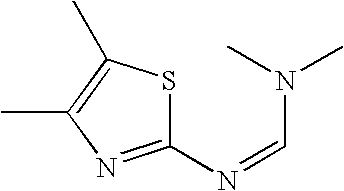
C1(N=CN(C)C)=NC(C)=C(C)S1
